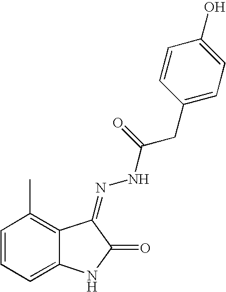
C1=CC=C2C(=C1C)C(=NNC(CC1=CC=C(O)C=C1)=O)C(=O)N2
